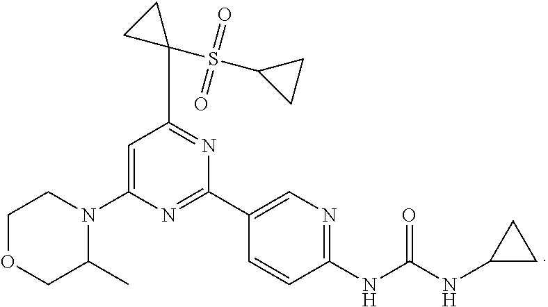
C1(C)N(C2=CC(C3(S(C4CC4)(=O)=O)CC3)=NC(C3=CN=C(NC(=O)NC4CC4)C=C3)=N2)CCOC1
